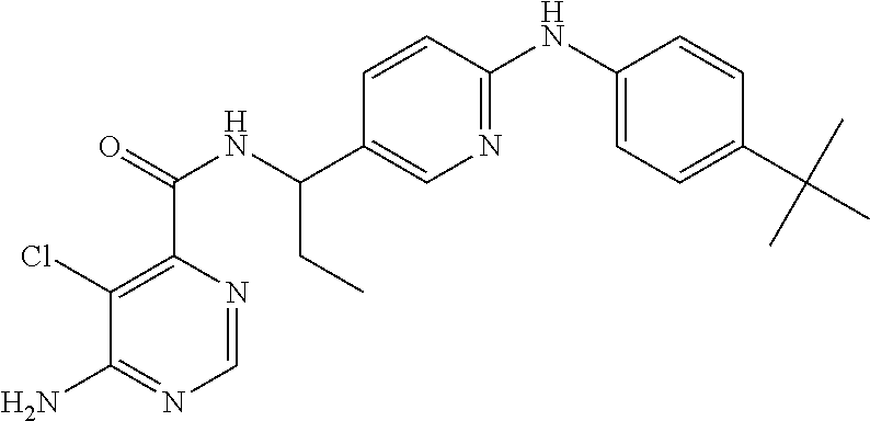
C1(C(NC(C2=C(Cl)C(N)=NC=N2)=O)CC)=CN=C(NC2=CC=C(C(C)(C)C)C=C2)C=C1
